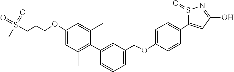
C1(OCCCS(=O)(=O)C)=CC(C)=C(C2=CC(COC3=CC=C(C4=CC(O)=NS4=O)C=C3)=CC=C2)C(C)=C1
